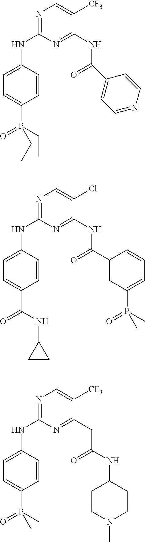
C1=C(P(CC)(=O)CC)C=CC(NC2=NC=C([CF3])C(NC(=O)C3=CC=NC=C3)=N2)=C1.C1=C(C(=O)NC2CC2)C=CC(NC2=NC=C(Cl)C(NC(=O)C3=CC(P(C)(=O)C)=CC=C3)=N2)=C1.C1=C(P(C)(=O)C)C=CC(NC2=NC=C([CF3])C(CC(=O)NC3CCN(C)CC3)=N2)=C1
